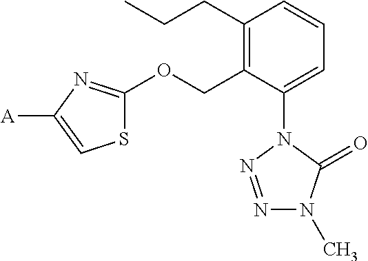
C1(CCC)=C(COC2=NC([A])=CS2)C(N2C(=O)N(C)N=N2)=CC=C1
